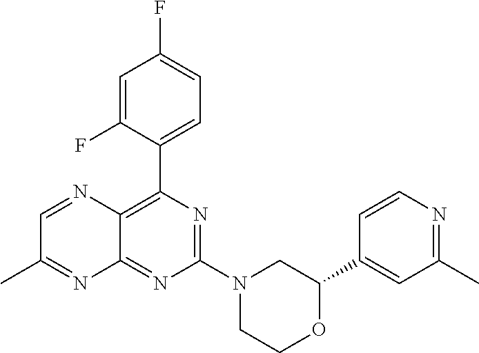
C1(C2=CC(C)=NC=C2)OCCN(C2=NC(C3=CC=C(F)C=C3F)=C3C(=N2)N=C(C)C=N3)C1
